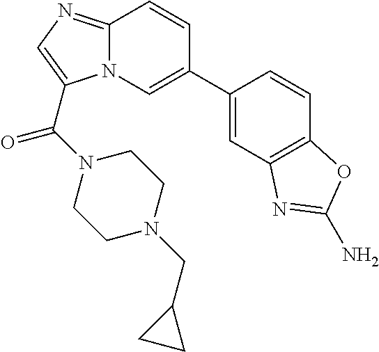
C1=C(C2=CN3C(=NC=C3C(N3CCN(CC4CC4)CC3)=O)C=C2)C=CC2=C1N=C(N)O2
